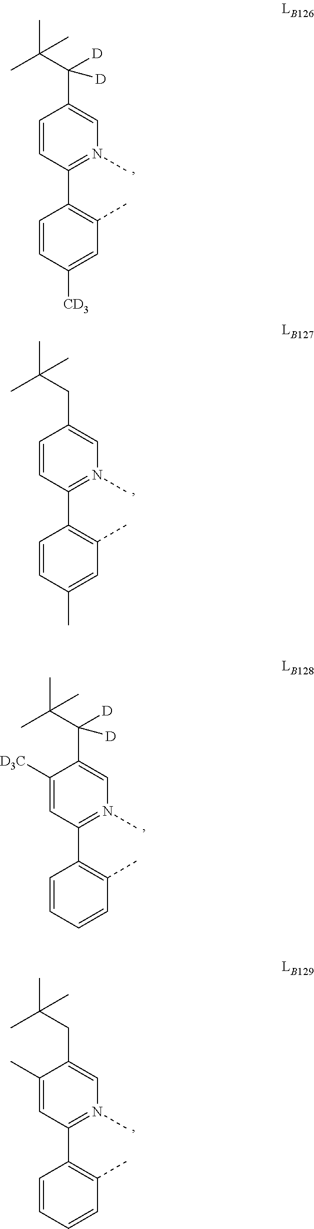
C1=CC(C2=C(C)C=C(C)C=C2)=N(C)C=C1CC(C)(C)C.C1=CC(C2=C(C)C=C([CD3])C=C2)=N(C)C=C1C(C(C)(C)C)([D])[D].C1([D3C])=CC(C2=C(C)C=CC=C2)=N(C)C=C1C(C(C)(C)C)([D])[D].C1(C)=CC(C2=C(C)C=CC=C2)=N(C)C=C1CC(C)(C)C
